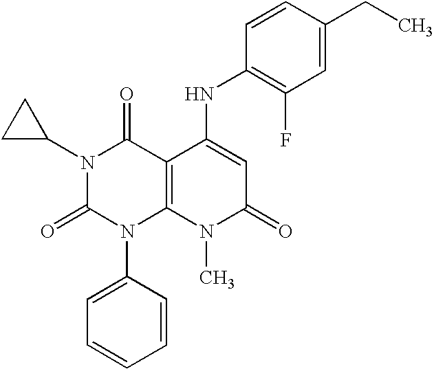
N1(C2CC2)C(=O)N(C2=CC=CC=C2)C2=C(C1=O)C(NC1=C(F)C=C(CC)C=C1)=CC(=O)N2C
